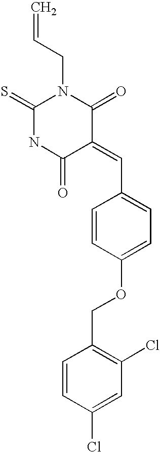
C=CCN1C(=S)NC(=O)C(=CC2=CC=C(OCC3=C(Cl)C=C(Cl)C=C3)C=C2)C1=O
